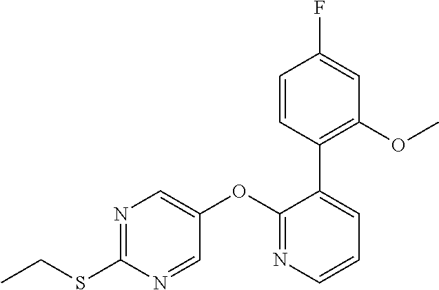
N1=C(SCC)N=CC(OC2=NC=CC=C2C2=C(OC)C=C(F)C=C2)=C1
